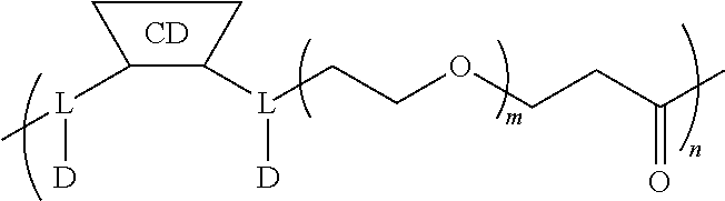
C1([L](C)[D])C([L](CCOCCC(C)=O)[D])CC1.[CD]
